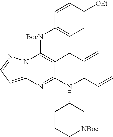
N12C(=CC=N1)N=C(N(CC=C)C1CCC[NBoc]C1)C(CC=C)=C2[BocN]C1=CC=C([OEt])C=C1
